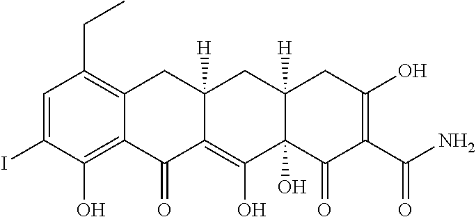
C1=C(I)C(O)=C2C(=C1CC)CC1([H])C(=C(O)C3(O)C([H])(C1)CC(O)=C(C(N)=O)C3=O)C2=O
